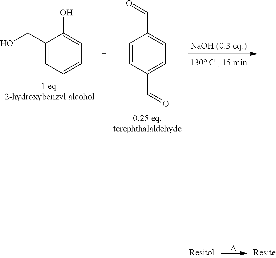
[D].C1=CC(C=O)=CC=C1C=O.C1(CO)=CC=CC=C1O
